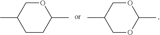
C1CC(C)OCC1C.C1OC(C)OCC1C
